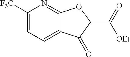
C1([F3C])=CC=C2C(=N1)OC(C(=O)[OEt])C2=O
